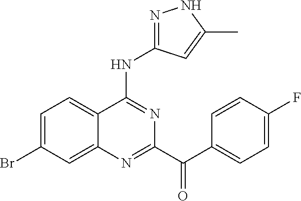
C1=C(Br)C=C2C(=C1)C(NC1=NNC(C)=C1)=NC(C(C1=CC=C(F)C=C1)=O)=N2
